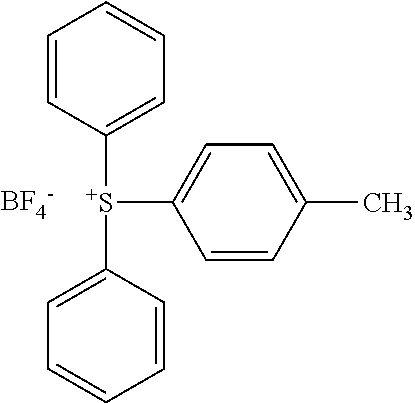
C1=C([S+](C2=CC=CC=C2)C2=CC=C(C)C=C2)C=CC=C1.[BF4-]
